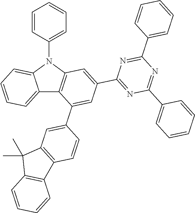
C12=CC=CC=C1N(C1=CC=CC=C1)C1=C2C(C2=CC3=C(C=C2)C2=C(C3(C)C)C=CC=C2)=CC(C2=NC(C3=CC=CC=C3)=NC(C3=CC=CC=C3)=N2)=C1
